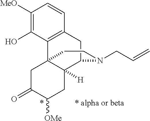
C1([MeO])=C(O)C2=C(C=C1)CC1C3([H])C2(CC(=O)C([OMe])C3)CCN1CC=C
